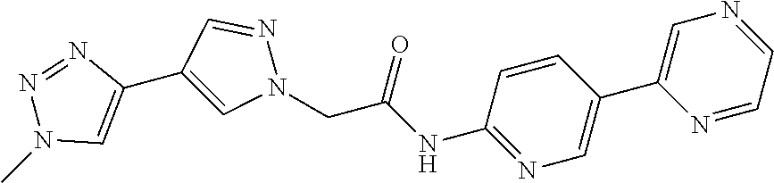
C1(C2=CN(CC(NC3=NC=C(C4=CN=CC=N4)C=C3)=O)N=C2)=CN(C)N=N1
